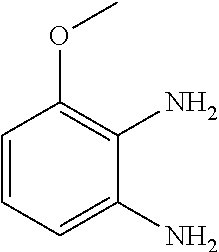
C1=CC(OC)=C(N)C(N)=C1
